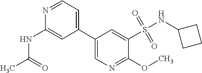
C1(S(NC2CCC2)(=O)=O)=CC(C2=CC=NC(NC(C)=O)=C2)=CN=C1OC
